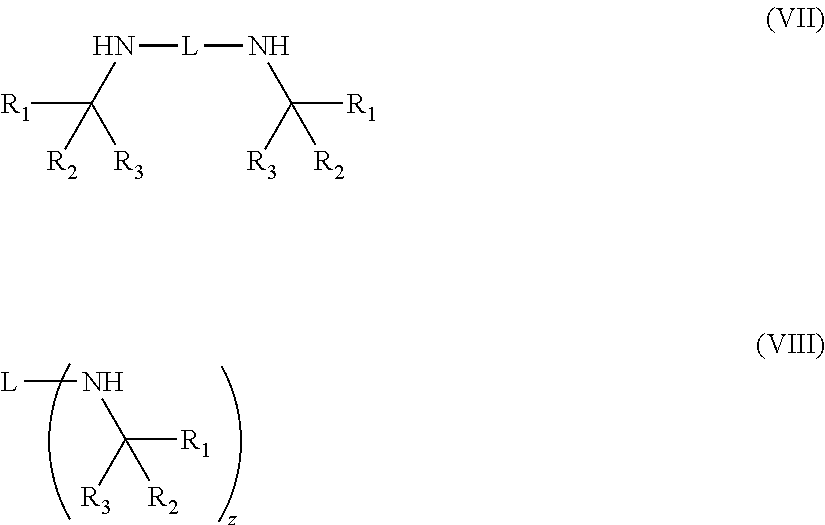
[L]NC([R1])([R3])[R2].N(C([R3])([R1])[R2])[L]NC([R1])([R3])[R2]
